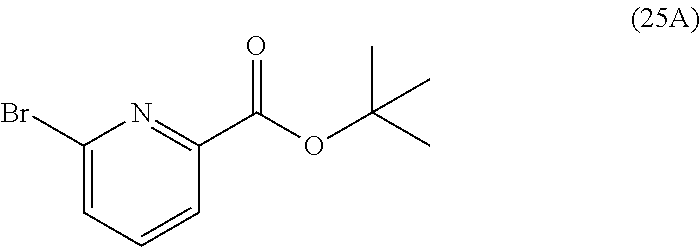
C1(Br)=CC=CC(C(OC(C)(C)C)=O)=N1
